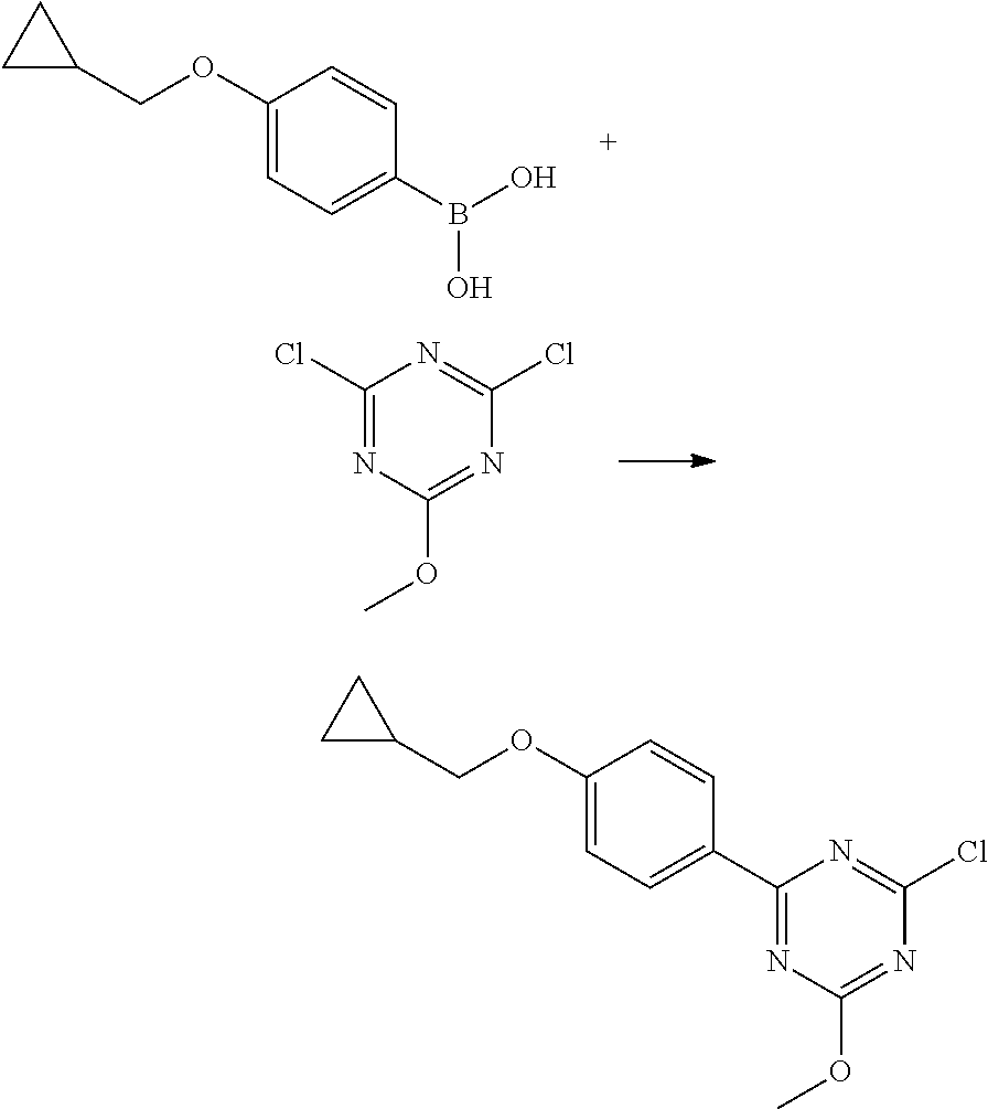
C1(OCC2CC2)=CC=C(B(O)O)C=C1.C1(Cl)=NC(OC)=NC(Cl)=N1.C1(OCC2CC2)=CC=C(C2=NC(OC)=NC(Cl)=N2)C=C1
